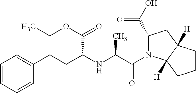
C1=CC=CC(CCC(NC(C(N2C(C(O)=O)CC3([H])C2([H])CCC3)=O)C)C(OCC)=O)=C1
